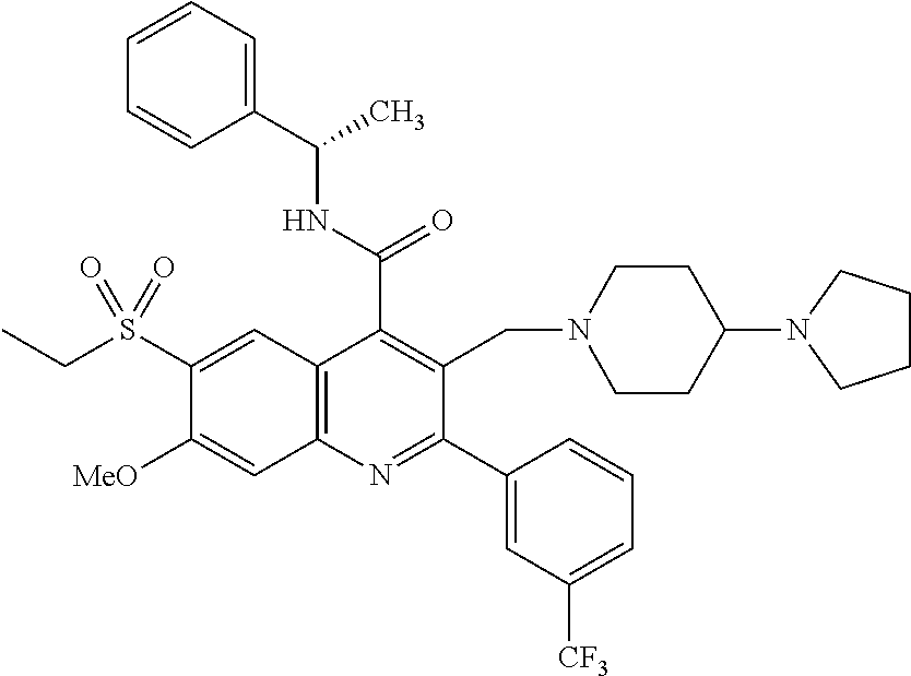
C1(C(=O)NC(C)C2=CC=CC=C2)=C(CN2CCC(N3CCCC3)CC2)C(C2=CC([CF3])=CC=C2)=NC2=C1C=C(S(CC)(=O)=O)C([OMe])=C2
